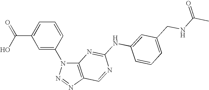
C1=C(N2N=NC3=C2N=C(NC2=CC(CNC(C)=O)=CC=C2)N=C3)C=CC=C1C(O)=O
